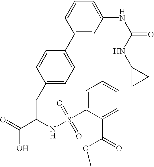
C1(CC(C(=O)O)NS(C2=CC=CC=C2C(=O)OC)(=O)=O)=CC=C(C2=CC(NC(=O)NC3CC3)=CC=C2)C=C1
